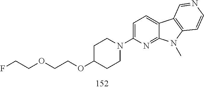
C1=C(N2CCC(OCCOCCF)CC2)N=C2C(=C1)C1=C(N2C)C=CN=C1
